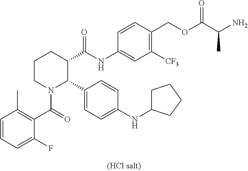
C1=CC=C(F)C(C(=O)N2C(C3=CC=C(NC4CCCC4)C=C3)C(C(NC3=CC([CF3])=C(COC(C(C)N)=O)C=C3)=O)CCC2)=C1C
